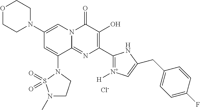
C1(N2CCOCC2)=CN2C(=NC(C3=[N+]([H])C=C(CC4=CC=C(F)C=C4)N3)=C(O)C2=O)C(N2S(=O)(=O)N(C)CC2)=C1.[Cl-]
